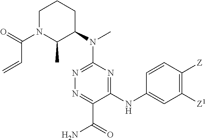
C1(N(C2CCCN(C(C=C)=O)C2C)C)=NN=C(C(=O)N)C(NC2=CC([Z1])=C([Z])C=C2)=N1
